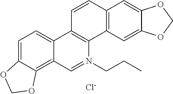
C1=C2C(=C3C(=C1)C1=C(N(CCC)=C3)C3=C(C=C1)C=C1C(=C3)OCO1)OCO2.[Cl-]
